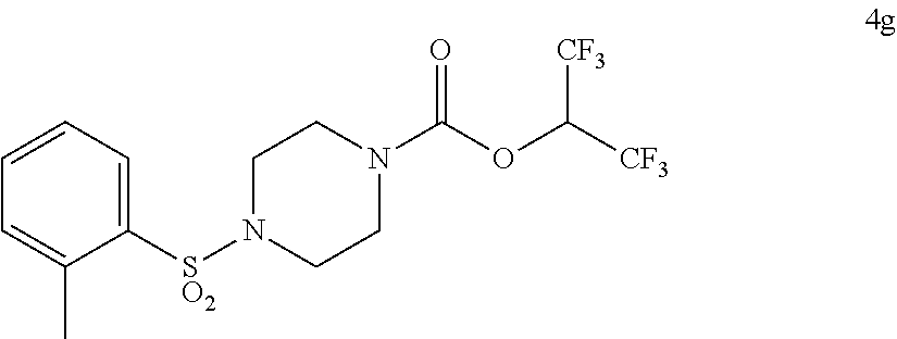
N1(C(OC([CF3])[CF3])=O)CCN([SO2]C2=CC=CC=C2C)CC1
